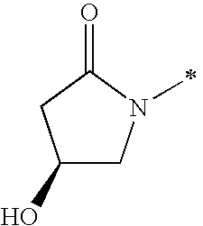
C1(O)CN(C)C(=O)C1
